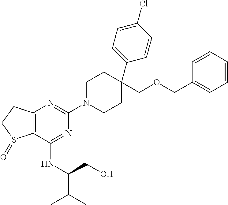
C1(NC(CO)C(C)C)=NC(N2CCC(COCC3=CC=CC=C3)(C3=CC=C(Cl)C=C3)CC2)=NC2=C1S(=O)CC2
